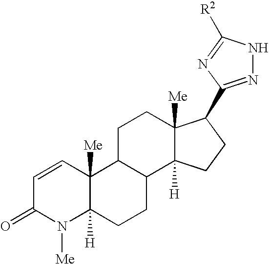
C1=CC2([Me])C([H])(N([Me])C1=O)CCC1C2CCC2([Me])C1([H])CCC2C1=NNC([R2])=N1
